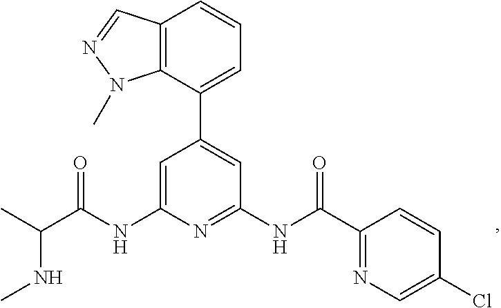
C1=C(NC(C(C)NC)=O)N=C(NC(=O)C2=NC=C(Cl)C=C2)C=C1C1=CC=CC2=C1N(C)N=C2
